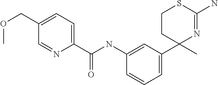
C1(C2(C)N=C(N)SCC2)=CC=CC(NC(C2=CC=C(COC)C=N2)=O)=C1
